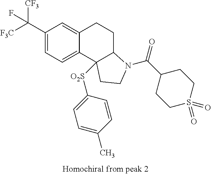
C1(C([F3C])([CF3])F)=CC=C2C(=C1)CCC1C2([O2S]C2=CC=C(C)C=C2)CCN1C(C1CCS(=O)(=O)CC1)=O
